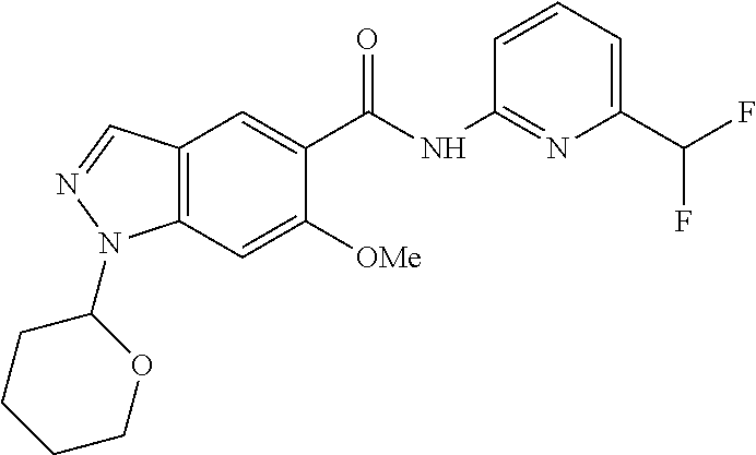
N1=CC2=C(N1C1CCCCO1)C=C([OMe])C(C(NC1=NC(C(F)F)=CC=C1)=O)=C2
